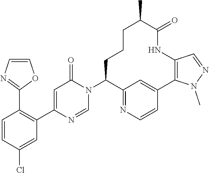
C1=CN=C(C2=C(C3=CC(=O)N(C4CCCC(C)C(=O)NC5=C(C6=CC4=NC=C6)N(C)N=C5)C=N3)C=C(Cl)C=C2)O1
